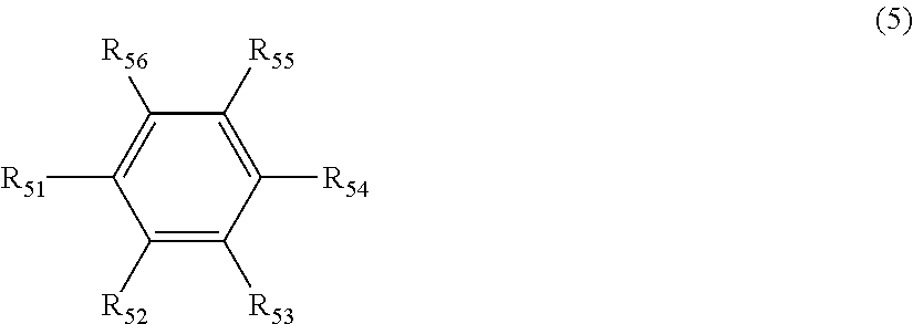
C1([R54])=C([R55])C([R56])=C([R51])C([R52])=C1[R53]
